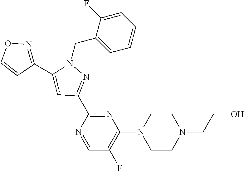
N1(CC2=CC=CC=C2F)C(C2=NOC=C2)=CC(C2=NC(N3CCN(CCO)CC3)=C(F)C=N2)=N1
